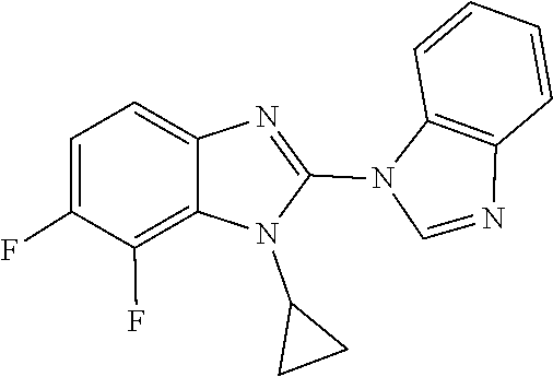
C12=C(C=CC=C1)N=CN2C1=NC2=CC=C(F)C(F)=C2N1C1CC1
